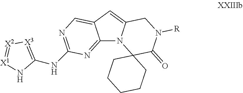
C12=NC(NC3=[X3][X2]=[X1]N3)=NC=C1C=C1N2C2(C(=O)N([R])C1)CCCCC2
